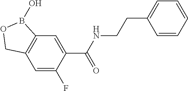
C12=C(C=C(F)C(C(NCCC3=CC=CC=C3)=O)=C1)COB2O
